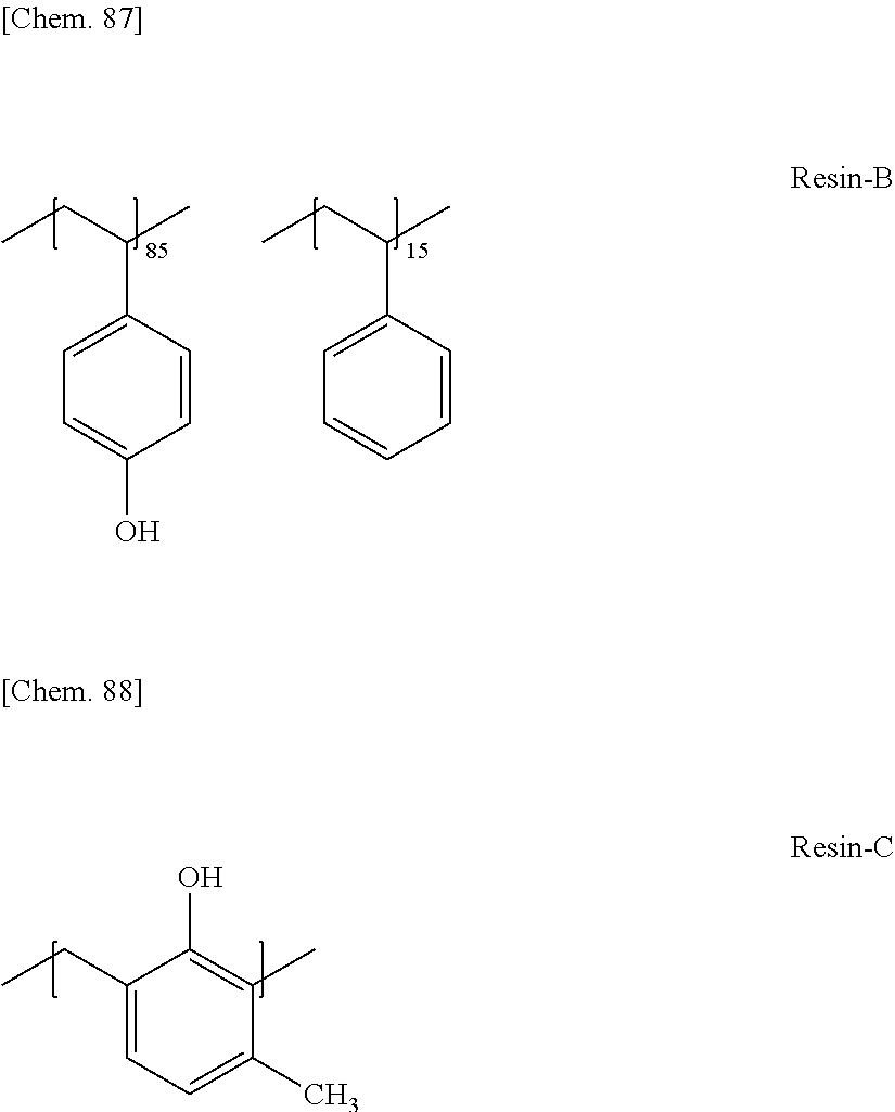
C1(CC)=CC=C(C)C(C)=C1O.C(C1=CC=C(O)C=C1)(CC)C.C(C1=CC=CC=C1)(CC)C
